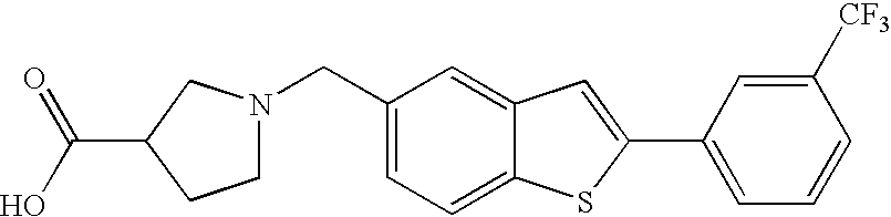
C1=C(CN2CCC(C(O)=O)C2)C=C2C(=C1)SC(C1=CC=CC([CF3])=C1)=C2
